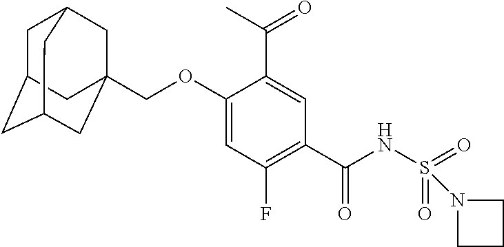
C1=C(OCC23CC4CC(CC(C2)C4)C3)C(C(C)=O)=CC(C(NS(N2CCC2)(=O)=O)=O)=C1F
